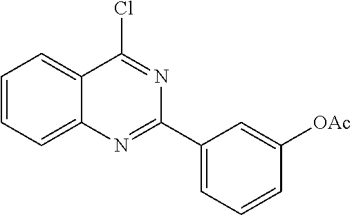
C1=CC=C2C(=C1)C(Cl)=NC(C1=CC=CC([OAc])=C1)=N2
